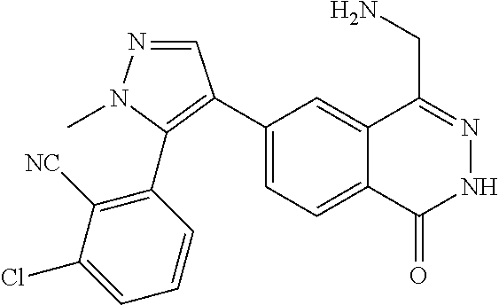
C1(C2=C(C3=C([NC])C(Cl)=CC=C3)N(C)N=C2)=CC=C2C(=C1)C(CN)=NNC2=O
